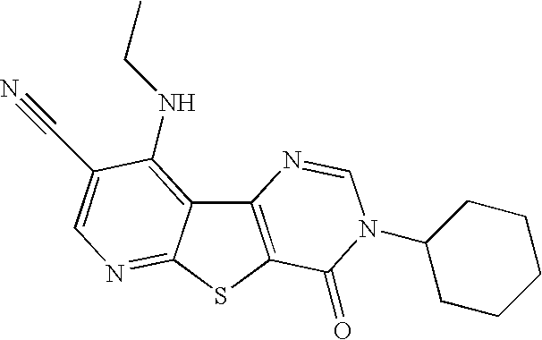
C12=C(SC3=NC=C(C#N)C(NCC)=C13)C(=O)N(C1CCCCC1)C=N2
